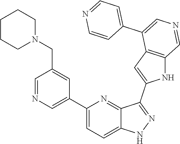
C1(C2=CN=CC(CN3CCCCC3)=C2)=CC=C2C(=N1)C(C1=CC3=C(N1)C=NC=C3C1=CC=NC=C1)=NN2
